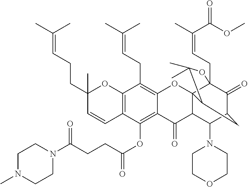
C12=C(C=CC(CCC=C(C)C)(C)O1)C(OC(CCC(N1CCN(C)CC1)=O)=O)=C1C(=C2CC=C(C)C)OC23C4(CC=C(C)C(OC)=O)C(=O)C(CC2C(C)(C)O4)C(N2CCOCC2)C3C1=O
